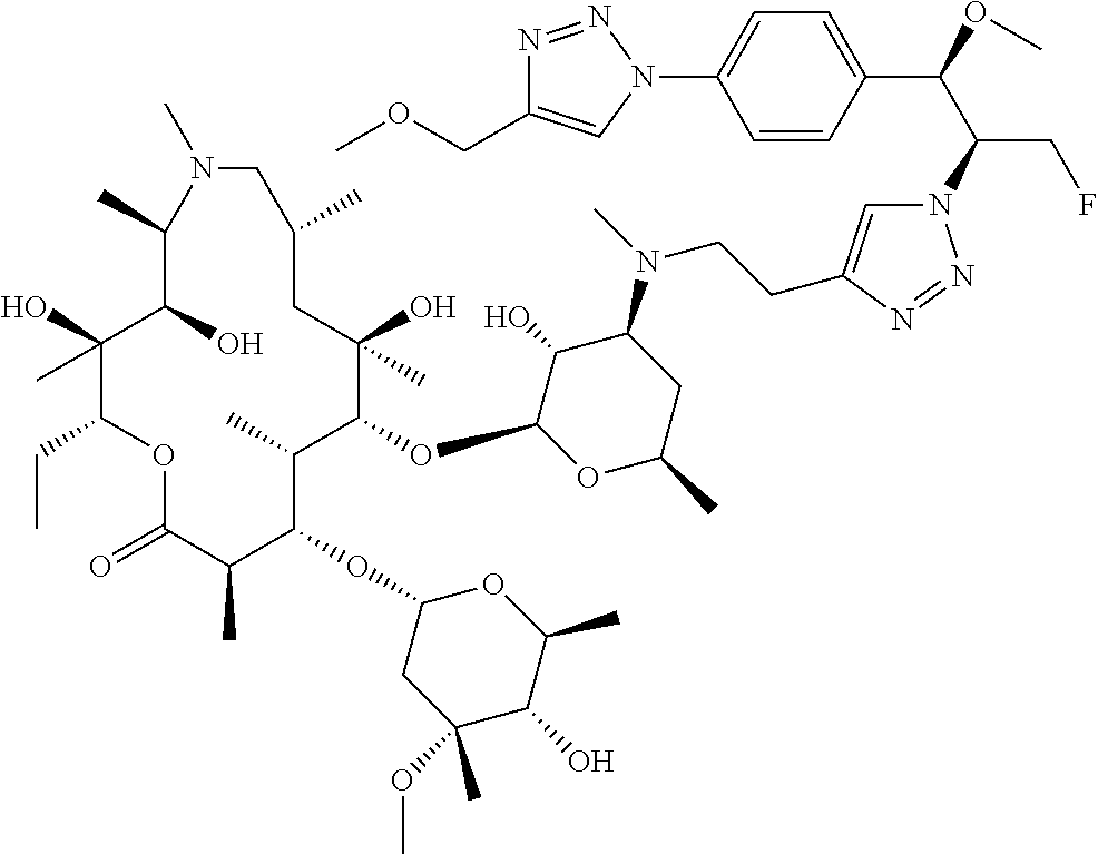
C1(O)(C)C(CC)OC(=O)C(C)C(OC2CC(OC)(C)C(O)C(C)O2)C(C)C(OC2OC(C)CC(N(C)CCC3=CN(C(C(OC)C4=CC=C(N5C=C(COC)N=N5)C=C4)CF)N=N3)C2O)C(O)(C)CC(C)CN(C)C(C)C1O
